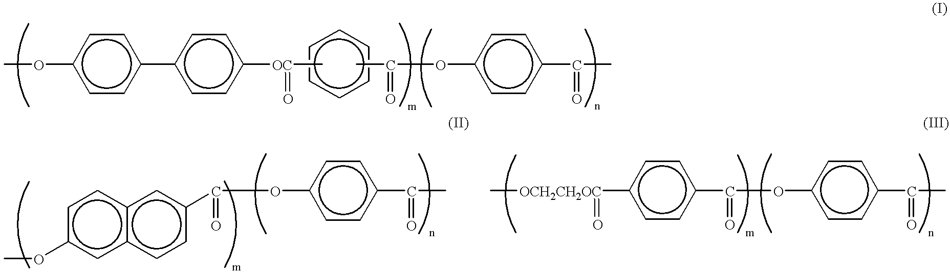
COc1ccc(-c2ccc([OC](C)=O)cc2)cc1.c1ccccc1.CC(Oc1ccc(C(C)=O)cc1)=O.COc1cc2c(cc1)cc(C(Oc1ccc(C(C)=O)cc1)=O)cc2.C[OCH2CH2OC](c1ccc(C(Oc2ccc(C(C)=O)cc2)=O)cc1)=O
